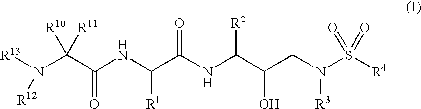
[R13]N(C(C(NC(C(NC(C(CN(S([R4])(=O)=O)[R3])O)[R2])=O)[R1])=O)([R10])[R11])[R12]
